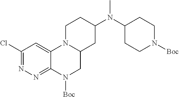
C1(Cl)=NN=C2C(=C1)N1C(CN2[Boc])CC(N(C2CCN([Boc])CC2)C)CC1
